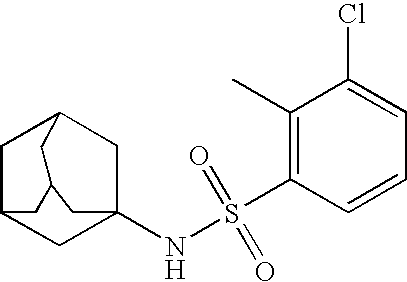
C1C2CC3(NS(C4=C(C)C(Cl)=CC=C4)(=O)=O)CC1CC(C2)C3
